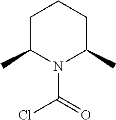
C1C(C)N(C(=O)Cl)C(C)CC1
